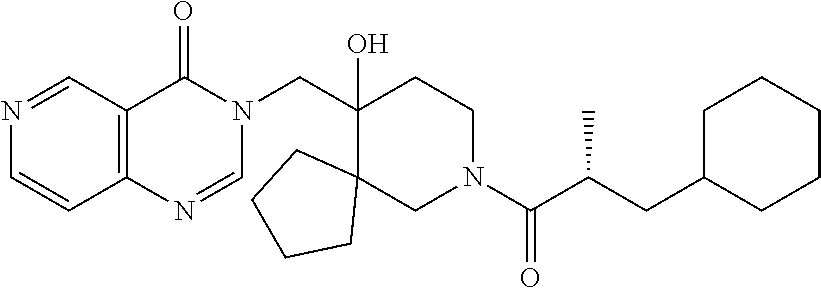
C12=C(C(=O)N(CC3(O)C4(CN(C(C(CC5CCCCC5)C)=O)CC3)CCCC4)C=N1)C=NC=C2
